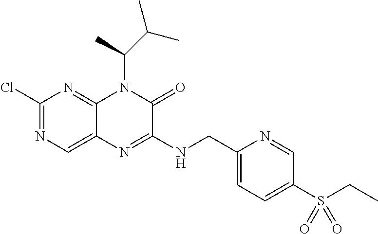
C1(Cl)=NC=C2C(=N1)N(C(C(C)C)C)C(=O)C(NCC1=CC=C(S(CC)(=O)=O)C=N1)=N2
